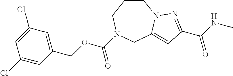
C1CN2C(=CC(C(NC)=O)=N2)CN(C(OCC2=CC(Cl)=CC(Cl)=C2)=O)C1
